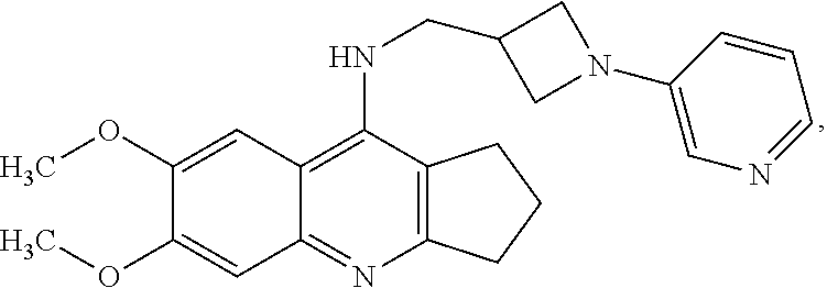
C12=C(N=C3C(=C1NCC1CN(C4=CN=CC=C4)C1)C=C(OC)C(OC)=C3)CCC2
